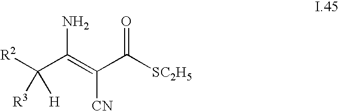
[R2]C(C(=C(C([SC2H5])=O)[CN])N)([H])[R3]
